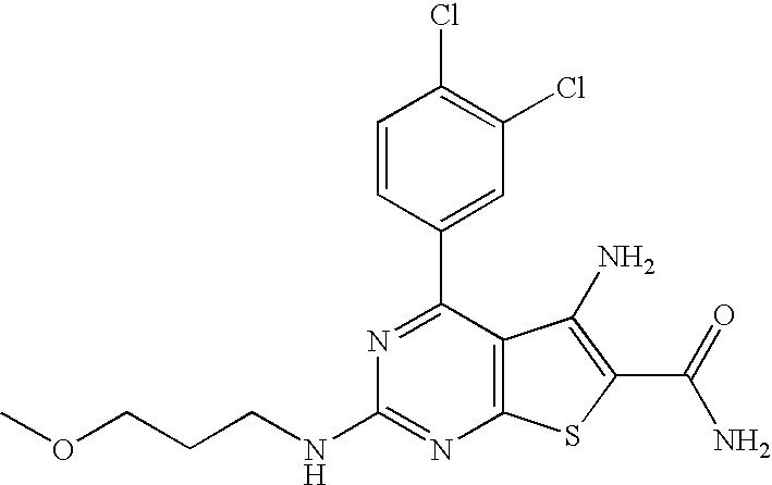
C1(C2=CC(Cl)=C(Cl)C=C2)=NC(NCCCOC)=NC2=C1C(N)=C(C(N)=O)S2
